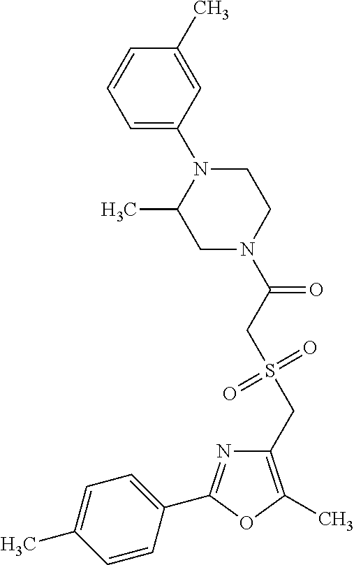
C1(CS(=O)(=O)CC(=O)N2CCN(C3=CC=CC(C)=C3)C(C)C2)=C(C)OC(C2=CC=C(C)C=C2)=N1
